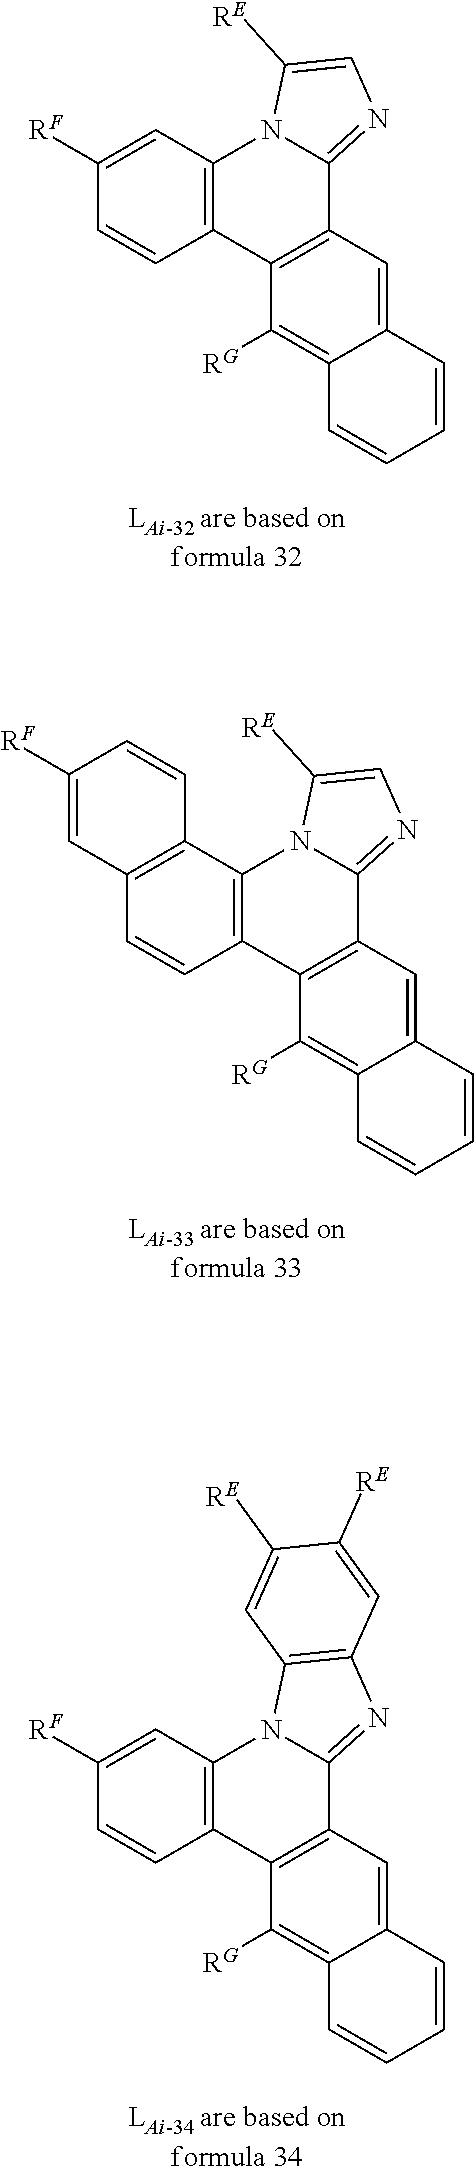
C1=C([RF])C=CC2=C1N1C(=NC=C1[RE])C1=C2C([RG])=C2C(=C1)C=CC=C2.C12=C(C=CC3=C1N1C(=NC=C1[RE])C1=C3C([RG])=C3C(=C1)C=CC=C3)C=C([RF])C=C2.C1=C([RF])C=CC2=C1N1C(=NC3=C1C=C([RE])C([RE])=C3)C1=C2C([RG])=C2C(=C1)C=CC=C2
